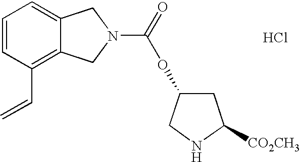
C1=CC(C=C)=C2C(=C1)CN(C(=O)OC1CNC([CO2CH3])C1)C2.Cl
